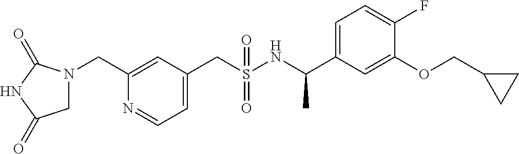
C1=C(CN2CC(=O)NC2=O)N=CC=C1CS(NC(C1=CC=C(F)C(OCC2CC2)=C1)C)(=O)=O
